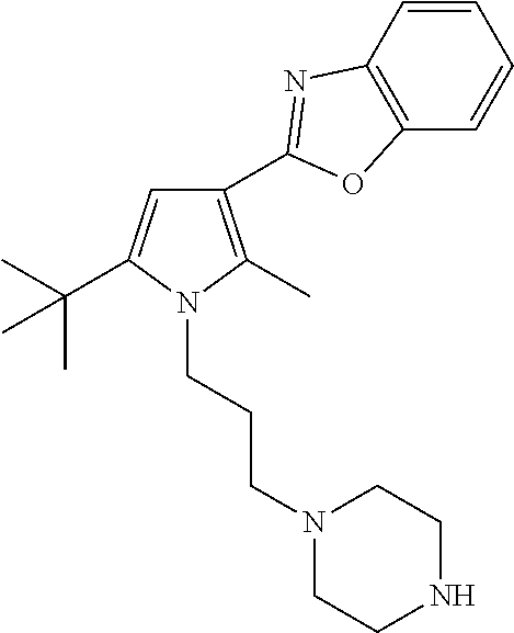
C1(C2=NC3=C(C=CC=C3)O2)=C(C)N(CCCN2CCNCC2)C(C(C)(C)C)=C1
